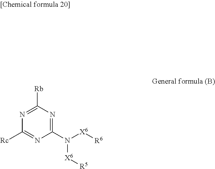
C1(N([X6][R6])[X6][R5])=NC([Rb])=NC([Rc])=N1
